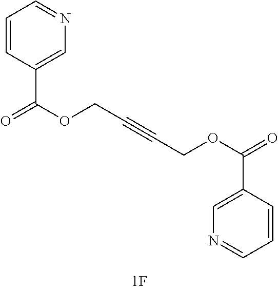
C1=CC(C(OCC#CCOC(C2=CN=CC=C2)=O)=O)=CN=C1
